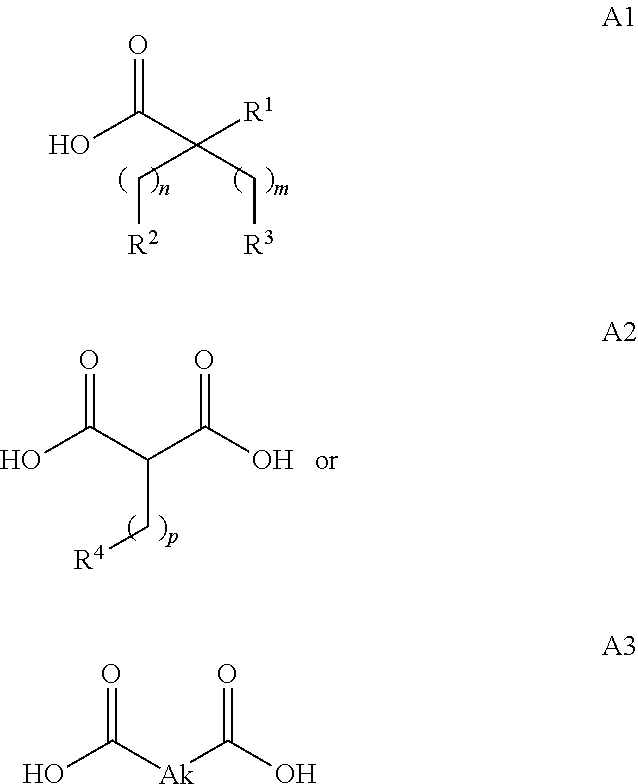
O=C(C([R1])(C[R2])C[R3])O.O=C(C(C(O)=O)C[R4])O.O=C([Ak]C(O)=O)O
